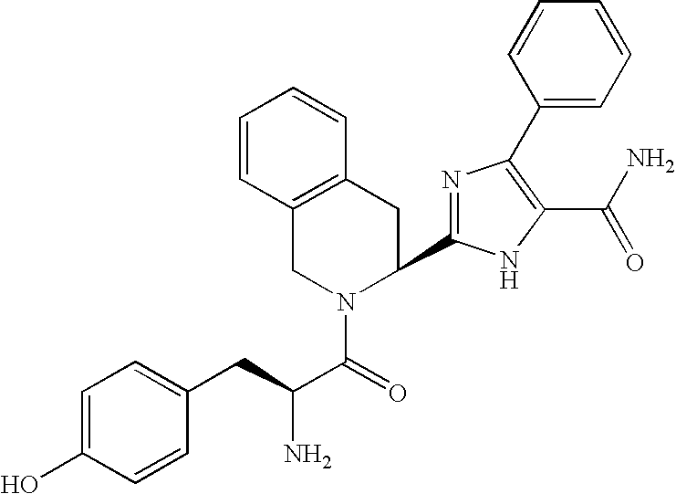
C1=C(O)C=CC(CC(C(=O)N2C(C3=NC(C4=CC=CC=C4)=C(C(N)=O)N3)CC3=C(C2)C=CC=C3)N)=C1
